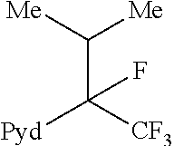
C(C([Me])[Me])([CF3])([Pyd])F
